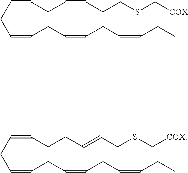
C(CC=CCC=CCC=CCC)=CCC=CCCSC[COX].C(CC=CCC=CCC=CCC)=CCCC=CCSC[COX]
